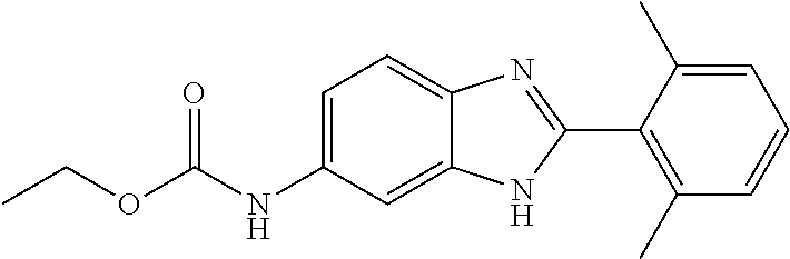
O=C(NC1=CC=C2C(=C1)NC(C1=C(C)C=CC=C1C)=N2)OCC
